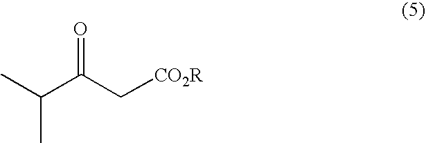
C(C(C[CO2R])=O)(C)C
